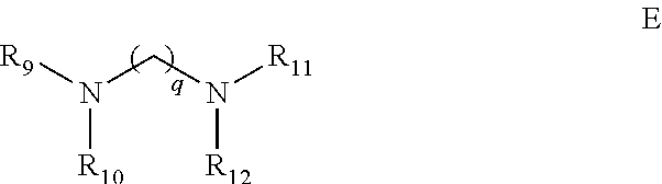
[R9]N(CN([R11])[R12])[R10]
